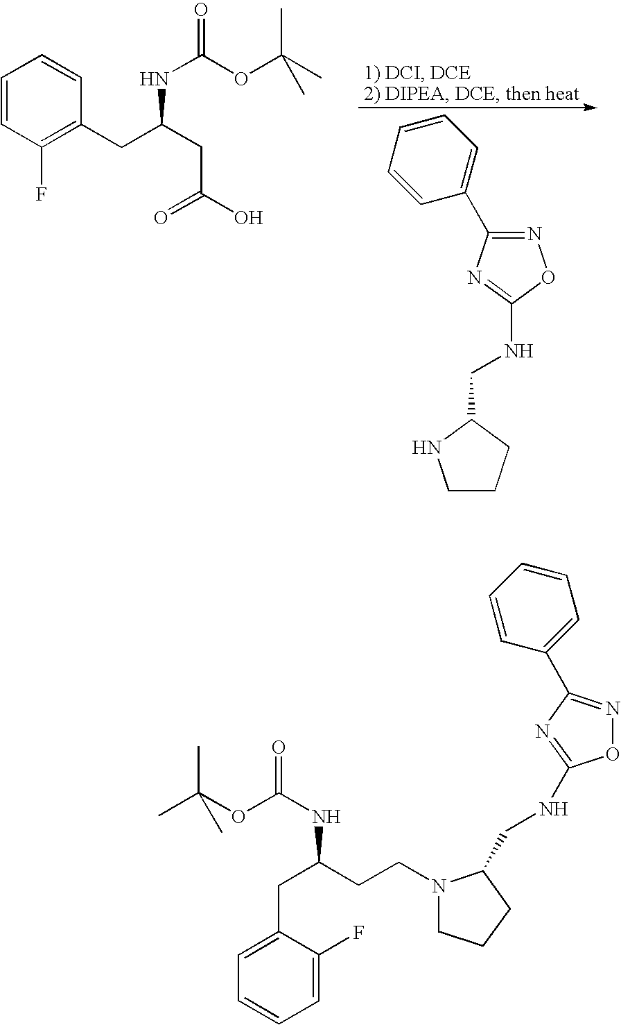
C1CCC(CNC2=NC(C3=CC=CC=C3)=NO2)N1.C1=CC(F)=C(CC(CC(=O)O)NC(OC(C)(C)C)=O)C=C1.CC(OC(NC(CC1=CC=CC=C1F)CCN1CCCC1CNC1=NC(C2=CC=CC=C2)=NO1)=O)(C)C
